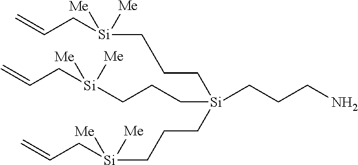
C(C[Si](CCC[Si]([Me])(CC=C)[Me])(CCCN)CCC[Si]([Me])(CC=C)[Me])C[Si]([Me])(CC=C)[Me]
